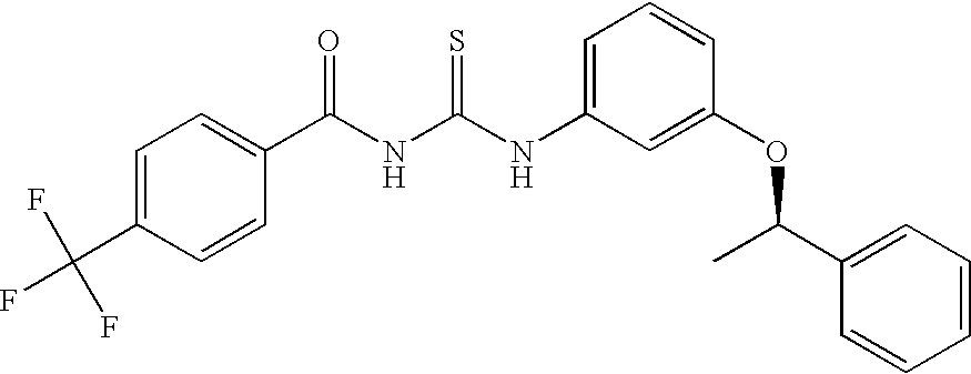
C(NC(NC1=CC=CC(OC(C2=CC=CC=C2)C)=C1)=S)(=O)C1=CC=C(C(F)(F)F)C=C1
